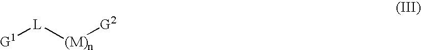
[G1][L][(M)n][G2]
